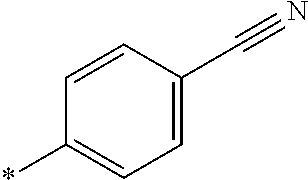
C1=C(C#N)C=CC(*)=C1
